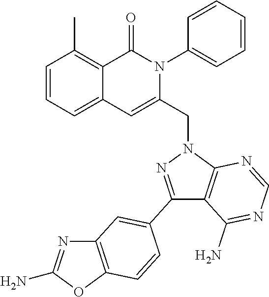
C1=CC=C2C(=C1C)C(=O)N(C1=CC=CC=C1)C(CN1C3=C(C(N)=NC=N3)C(C3=CC4=C(OC(N)=N4)C=C3)=N1)=C2
